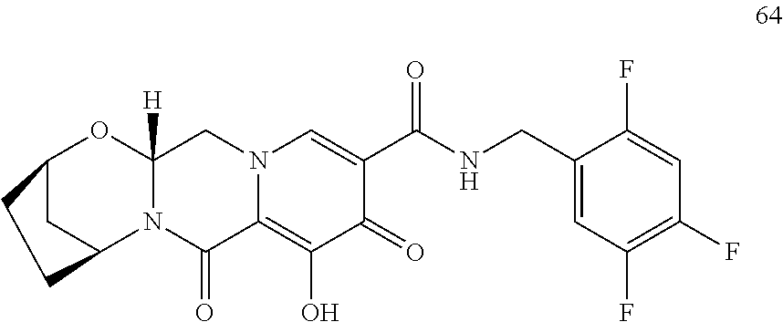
C12CC(N3C([H])(O1)CN1C(=C(O)C(=O)C(C(NCC4=CC(F)=C(F)C=C4F)=O)=C1)C3=O)CC2
